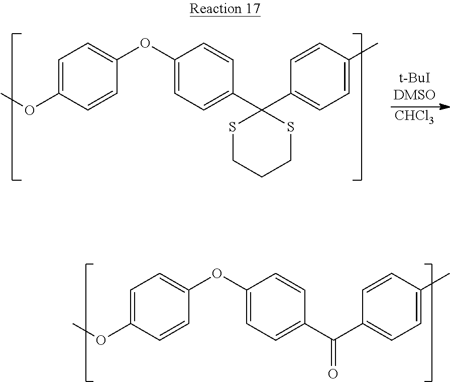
C1=C(OC)C=CC(OC2=CC=C(C(C3=CC=C(C)C=C3)=O)C=C2)=C1.[CHCl3].C1=C(OC)C=CC(OC2=CC=C(C3(C4=CC=C(C)C=C4)SCCCS3)C=C2)=C1
